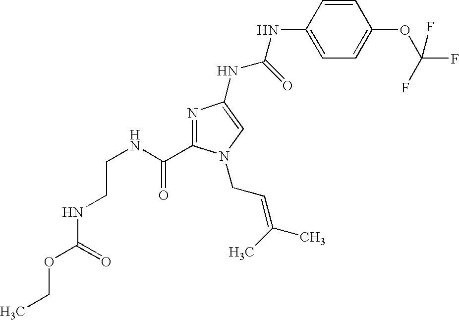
C(NC(=O)C1=NC(NC(NC2=CC=C(OC(F)(F)F)C=C2)=O)=CN1CC=C(C)C)CNC(OCC)=O
